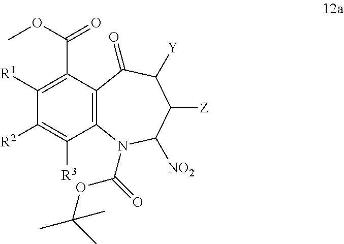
C12=C(C(C(=O)OC)=C([R1])C([R2])=C1[R3])C(=O)C([Y])C([Z])C([NO2])N2C(=O)OC(C)(C)C
